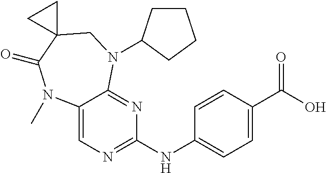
C1(C(O)=O)=CC=C(NC2=NC=C3C(=N2)N(C2CCCC2)CC2(C(=O)N3C)CC2)C=C1
